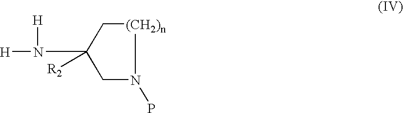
[(CH2)n]1CC(N([H])[H])([R2])CN1P
